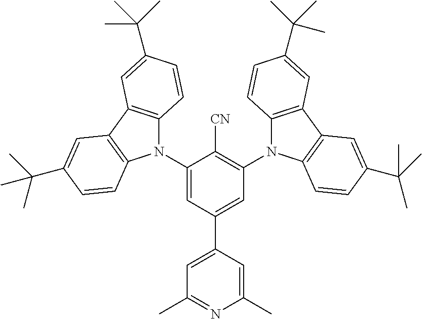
C1(N2C3=C(C4=C2C=CC(C(C)(C)C)=C4)C=C(C(C)(C)C)C=C3)=CC(C2=CC(C)=NC(C)=C2)=CC(N2C3=C(C4=C2C=CC(C(C)(C)C)=C4)C=C(C(C)(C)C)C=C3)=C1[CN]
